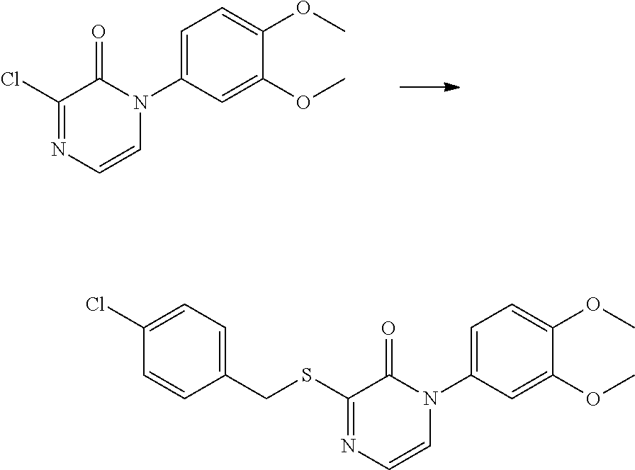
C1(Cl)=NC=CN(C2=CC=C(OC)C(OC)=C2)C1=O.C1(SCC2=CC=C(Cl)C=C2)=NC=CN(C2=CC=C(OC)C(OC)=C2)C1=O
